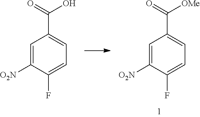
C1=C([O2N])C(F)=CC=C1C(=O)O.C1=C([O2N])C(F)=CC=C1C(=O)[OMe]
